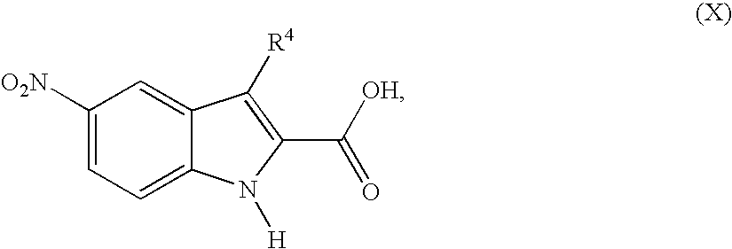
C1([O2N])=CC=C2C(=C1)C([R4])=C(C(=O)[OH])N2[H]
